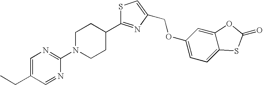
C1=C(CC)C=NC(N2CCC(C3=NC(COC4=CC=C5C(=C4)OC(=O)S5)=CS3)CC2)=N1
